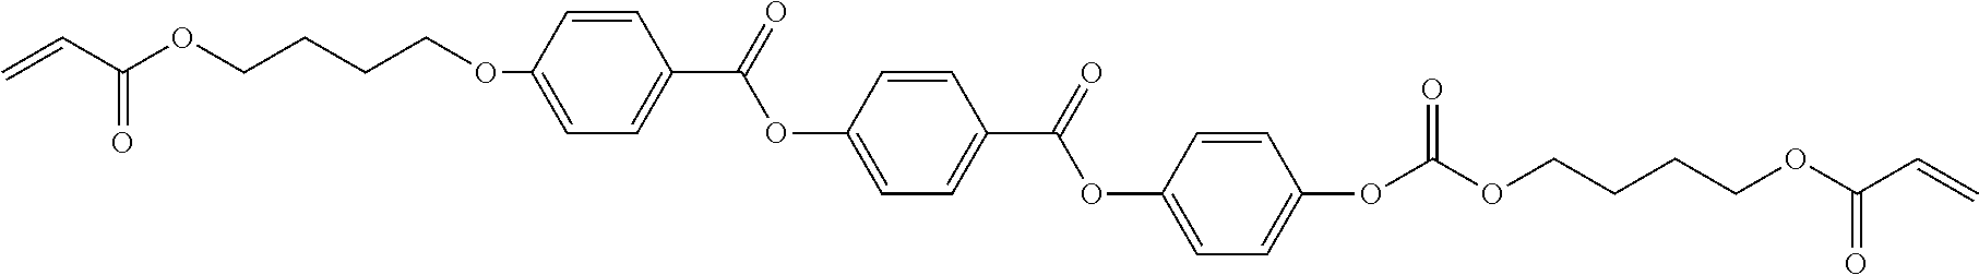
O(C1=CC=C(C(=O)OC2=CC=C(C(=O)OC3=CC=C(OC(OCCCCOC(C=C)=O)=O)C=C3)C=C2)C=C1)CCCCOC(C=C)=O
